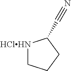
[HClHN]1CCCC1C#N
